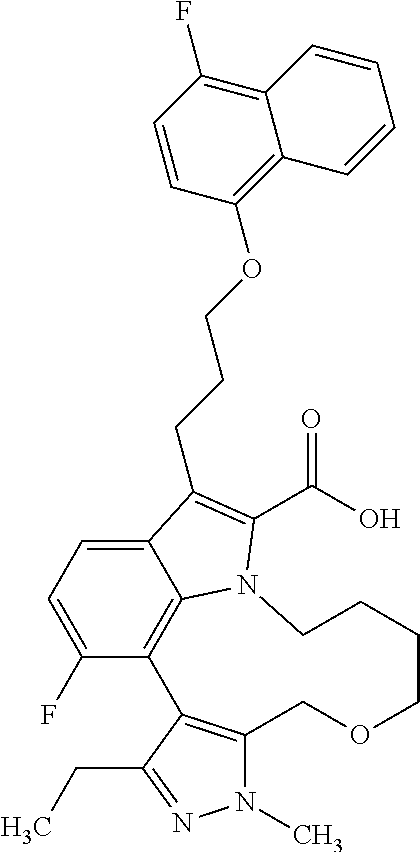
N1(C)C2=C(C(CC)=N1)C1=C3C(=CC=C1F)C(CCCOC1=C4C(=C(F)C=C1)C=CC=C4)=C(C(O)=O)N3CCCCOC2
